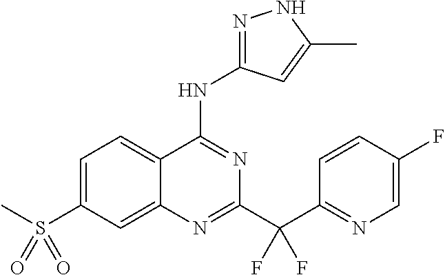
C1=C(S(C)(=O)=O)C=C2C(=C1)C(NC1=NNC(C)=C1)=NC(C(C1=NC=C(F)C=C1)(F)F)=N2
